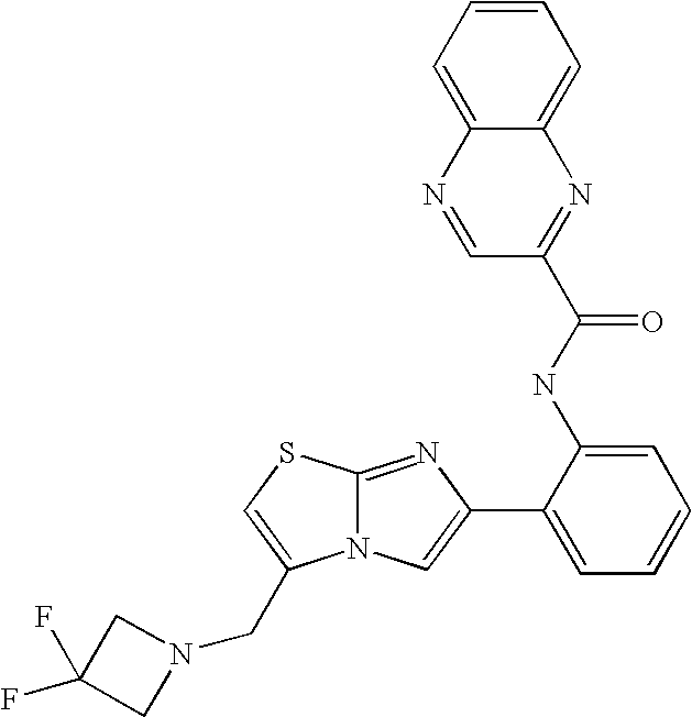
N12C(=NC(C3=CC=CC=C3NC(=O)C3=NC4=CC=CC=C4N=C3)=C1)SC=C2CN1CC(F)(F)C1
